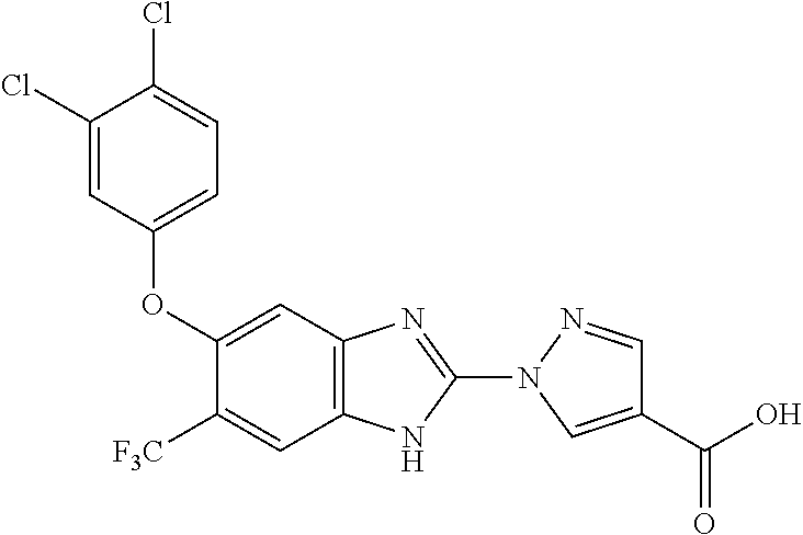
C1(OC2=CC=C(Cl)C(Cl)=C2)=CC2=C(C=C1[F3C])NC(N1C=C(C(O)=O)C=N1)=N2
